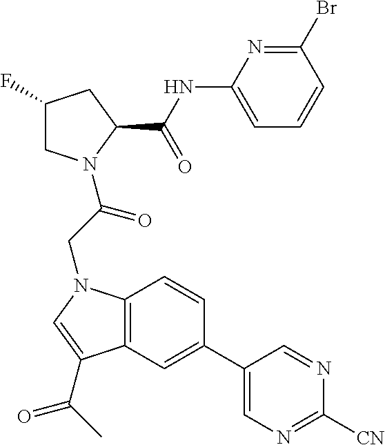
C1(C2=CC3=C(C=C2)N(CC(=O)N2CC(F)CC2C(NC2=CC=CC(Br)=N2)=O)C=C3C(C)=O)=CN=C([CN])N=C1
